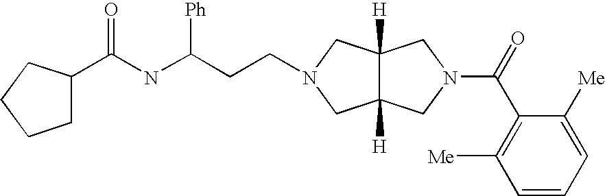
C12([H])C([H])(CN(CCC(NC(=O)C3CCCC3)[Ph])C1)CN(C(=O)C1=C([Me])C=CC=C1[Me])C2
